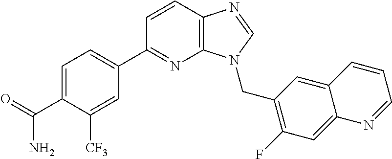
C1=CC2=C(N=C1C1=CC=C(C(=O)N)C([CF3])=C1)N(CC1=C(F)C=C3C(=C1)C=CC=N3)C=N2
